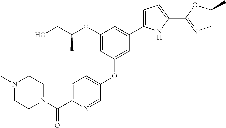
C1(OC(CO)C)=CC(OC2=CC=C(C(N3CCN(C)CC3)=O)N=C2)=CC(C2=CC=C(C3=NCC(C)O3)N2)=C1
